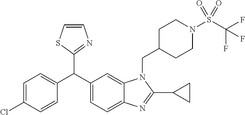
C1(C(C2=CC=C3C(=C2)N(CC2CCN(S(C(F)(F)F)(=O)=O)CC2)C(C2CC2)=N3)C2=CC=C(Cl)C=C2)=NC=CS1
